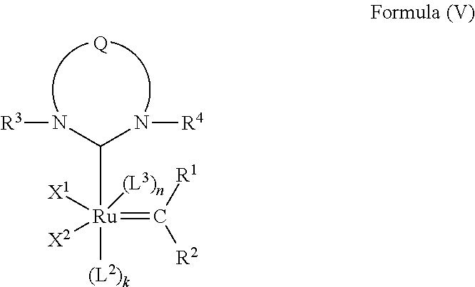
C([Ru](=C([R2])[R1])([(L3)n])([(L2)k])([X1])[X2])(N[R3])N[R4].[Q]
